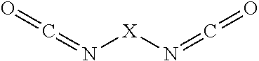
C(=N[X]N=C=O)=O
